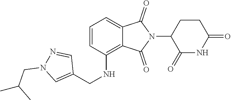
C1(=O)NC(=O)CCC1N1C(=O)C2=CC=CC(NCC3=CN(CC(C)C)N=C3)=C2C1=O
